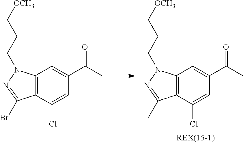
C12=C(C(Cl)=CC(C(C)=O)=C1)C(Br)=NN2CCC[OCH3].C12=C(C(Cl)=CC(C(C)=O)=C1)C(C)=NN2CCC[OCH3]
